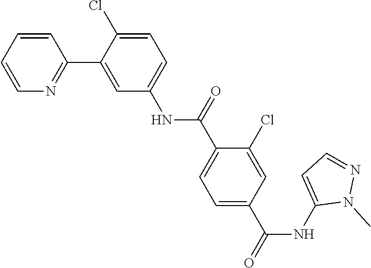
C1=CC=CC(C2=CC(NC(C3=CC=C(C(NC4=CC=NN4C)=O)C=C3Cl)=O)=CC=C2Cl)=N1
